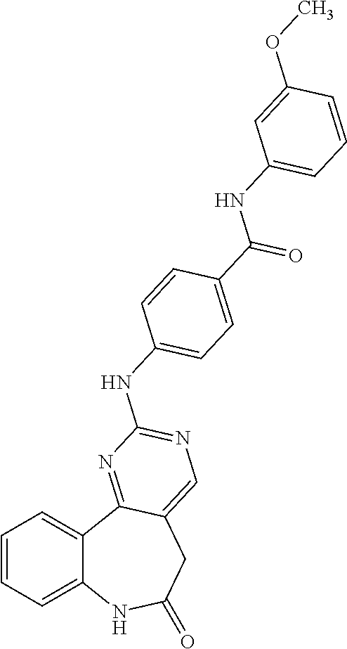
C1=CC=C2C(=C1)C1=NC(NC3=CC=C(C(NC4=CC=CC(OC)=C4)=O)C=C3)=NC=C1CC(=O)N2
